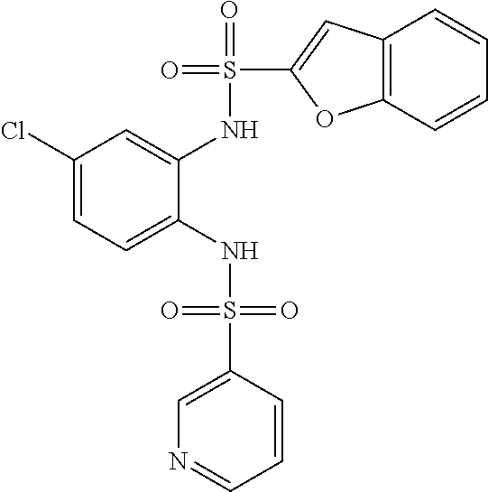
C1(Cl)=CC=C(NS(=O)(=O)C2=CN=CC=C2)C(NS(=O)(C2=CC3=C(O2)C=CC=C3)=O)=C1
